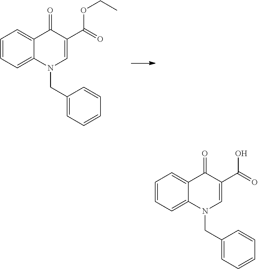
C1=CC=C2C(=C1)C(=O)C(C(=O)OCC)=CN2CC1=CC=CC=C1.C1=CC=C2C(=C1)C(=O)C(C(=O)O)=CN2CC1=CC=CC=C1
